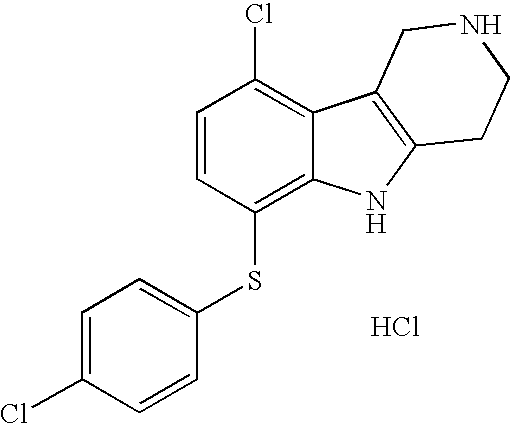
C1=CC(SC2=CC=C(Cl)C=C2)=C2C(=C1Cl)C1=C(N2)CCNC1.Cl
